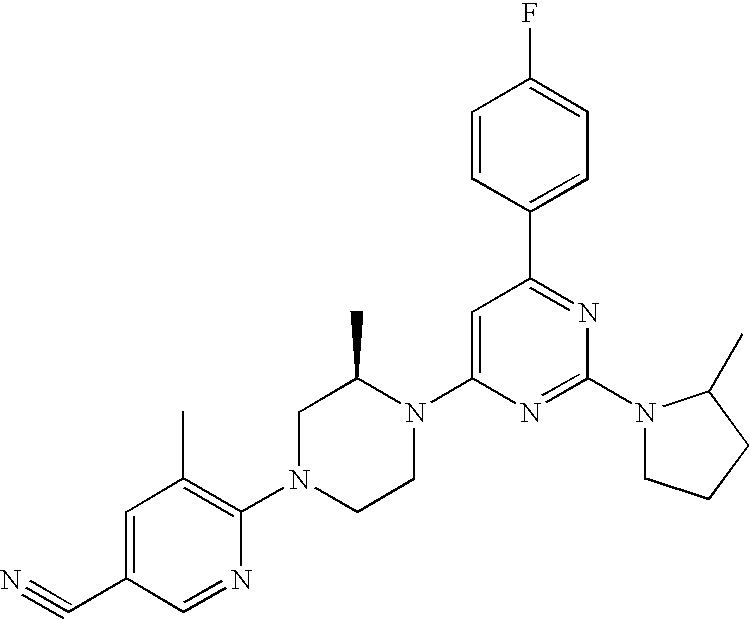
C1=C(C#N)C=NC(N2CCN(C3=CC(C4=CC=C(F)C=C4)=NC(N4CCCC4C)=N3)C(C)C2)=C1C
